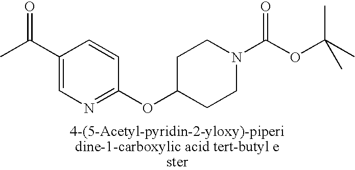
CC(=O)C1=CN=C(OC2CCN(C(OC(C)(C)C)=O)CC2)C=C1
